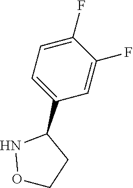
C1=C(F)C(F)=CC(C2NOCC2)=C1
